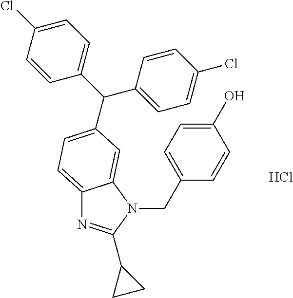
C(N1C2=CC(C(C3=CC=C(Cl)C=C3)C3=CC=C(Cl)C=C3)=CC=C2N=C1C1CC1)C1=CC=C(O)C=C1.Cl
